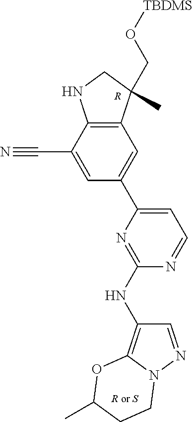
[R].C1=C(C2=CC=NC(NC3=C4N(N=C3)CCC(C)O4)=N2)C=C(C#N)C2=C1C(C)(CO[TBDMS])CN2
